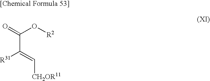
O=C(O[R2])C(=C[CH2OR11])[R31]
